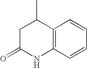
C12=C(C=CC=C1)NC(=O)CC2C
